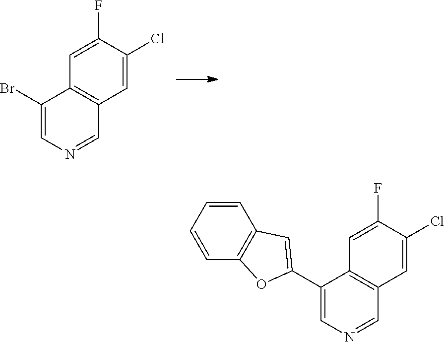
C1=C(Cl)C(F)=CC2=C1C=NC=C2Br.C1=C(Cl)C(F)=CC2=C1C=NC=C2C1=CC2=C(C=CC=C2)O1
